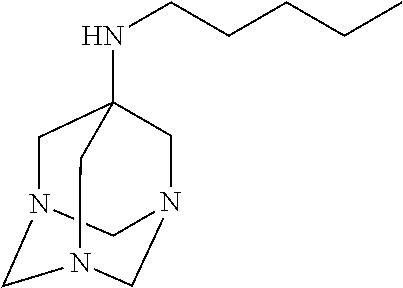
C1N2CN3CN(CC1(NCCCCC)C3)C2
